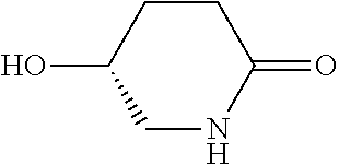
C1NC(=O)CCC1O
